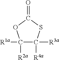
C1([R1a])([R2a])C([R3a])([R4a])SC(=O)O1
